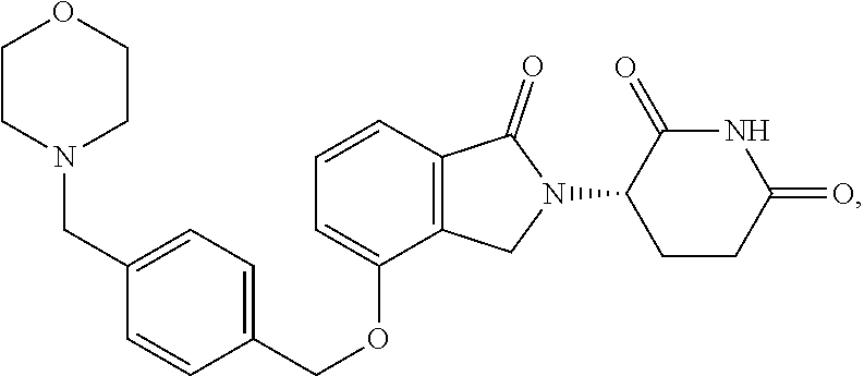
C1=C(CN2CCOCC2)C=CC(COC2=CC=CC3=C2CN(C2C(=O)NC(=O)CC2)C3=O)=C1
